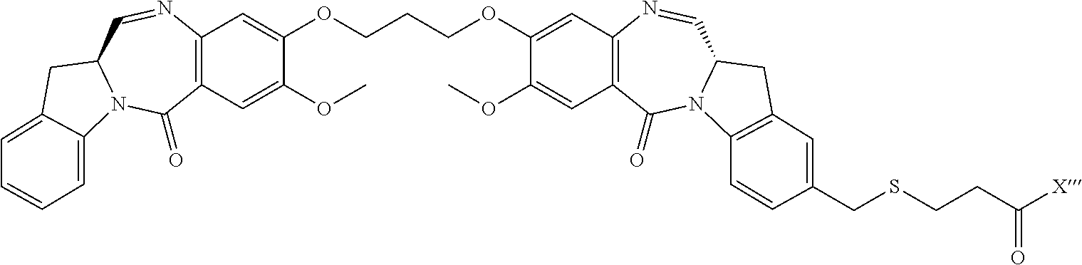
C12=C(C=C(OC)C(OCCCOC3=CC4=C(C=C3OC)C(=O)N3C(C=N4)CC4=C3C=CC(CSCCC([X])=O)=C4)=C1)C(=O)N1C(C=N2)CC2=CC=CC=C12
